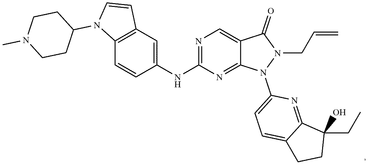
C12=C(C=CC(NC3=NC=C4C(=N3)N(C3=CC=C5C(=N3)C(CC)(O)CC5)N(CC=C)C4=O)=C1)N(C1CCN(C)CC1)C=C2
